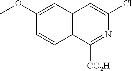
C12=C(C=C(OC)C=C1)C=C(Cl)N=C2[CO2H]
